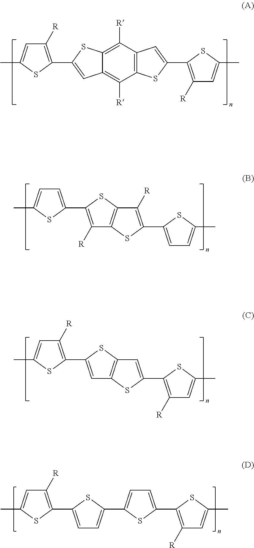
C12=C([R])C3=C(C([R])=C1SC(C1=C([R])C=C(C)S1)=C2)C=C(C1=C([R])C=C(C)S1)S3.C12=C(SC(C3=CC=C(C)S3)=C1[R])C([R])=C(C1=CC=C(C)S1)S2.C1=C(C2=C([R])C=C(C)S2)SC2=C1SC(C1=C([R])C=C(C)S1)=C2.C1([R])=C(C2=CC=C(C3=CC=C(C4=C([R])C=C(C)S4)S3)S2)SC(C)=C1
